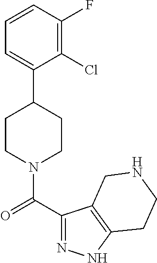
C1=CC(F)=C(Cl)C(C2CCN(C(C3=NNC4=C3CNCC4)=O)CC2)=C1
